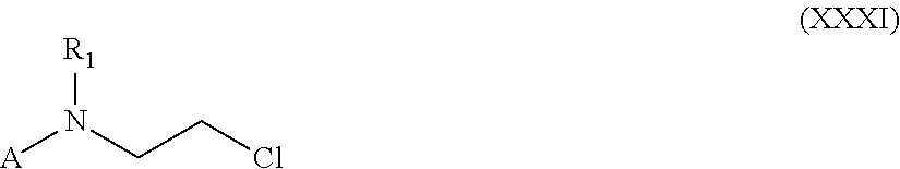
[R1]N(CCCl)[A]
